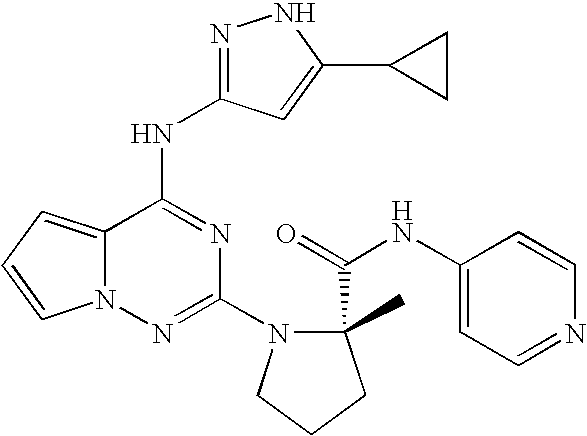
C1(N2CCCC2(C(=O)NC2=CC=NC=C2)C)=NN2C(=CC=C2)C(NC2=NNC(C3CC3)=C2)=N1
